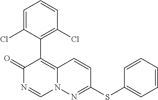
C1=C(Cl)C(C2=C3N(C=NC2=O)N=C(SC2=CC=CC=C2)C=C3)=C(Cl)C=C1
